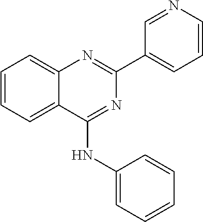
C1=CC=C2C(=C1)N=C(C1=CC=CN=C1)N=C2NC1=CC=CC=C1
